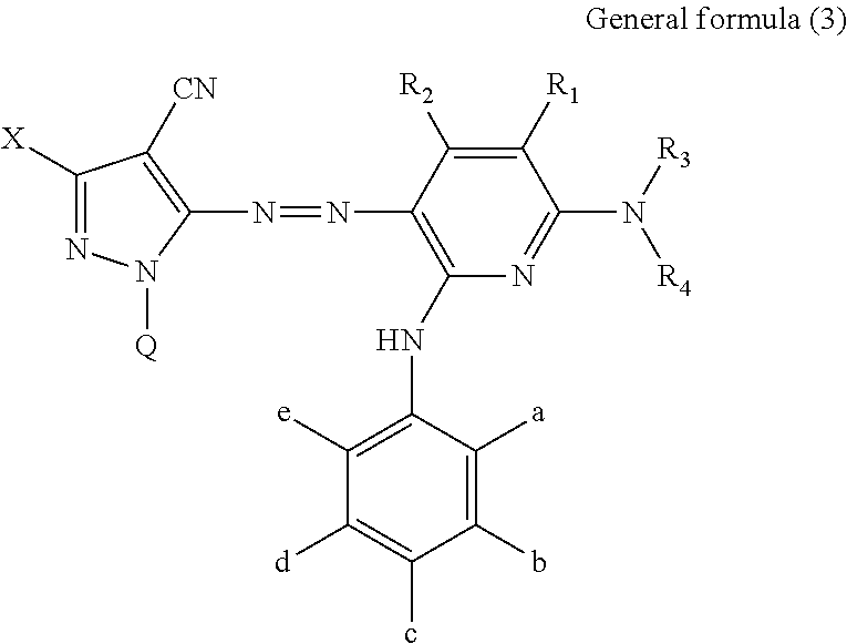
C1([X])=NN([Q])C(N=NC2=C(NC3=C([e])C([d])=C(c)C(b)=C3[a])N=C(N([R3])[R4])C([R1])=C2[R2])=C1[CN]
